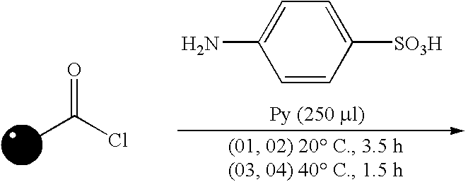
O=C(Cl)C.C1([SO3H])=CC=C(N)C=C1
